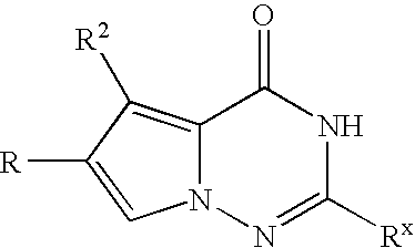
N12C(=C([R2])C([R])=C1)C(=O)NC([Rx])=N2
